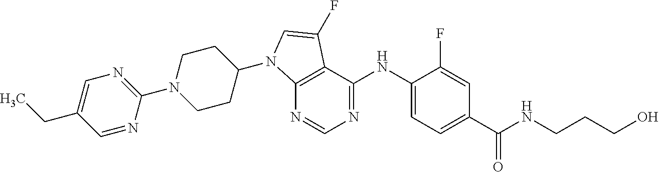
C12=C(C(NC3=CC=C(C(=O)NCCCO)C=C3F)=NC=N1)C(F)=CN2C1CCN(C2=NC=C(CC)C=N2)CC1
